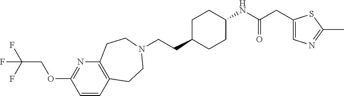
C(CC1CCC(NC(CC2=CN=C(C)S2)=O)CC1)N1CCC2=C(N=C(OCC(F)(F)F)C=C2)CC1
